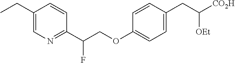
C1(CC)=CN=C(C(COC2=CC=C(CC([OEt])[CO2H])C=C2)F)C=C1
